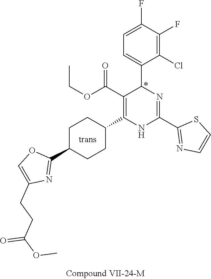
C1(F)=C(Cl)C(C2N=C(C3=NC=CS3)NC(C3CCC(C4=NC(CCC(=O)OC)=CO4)CC3)=C2C(OCC)=O)=CC=C1F
